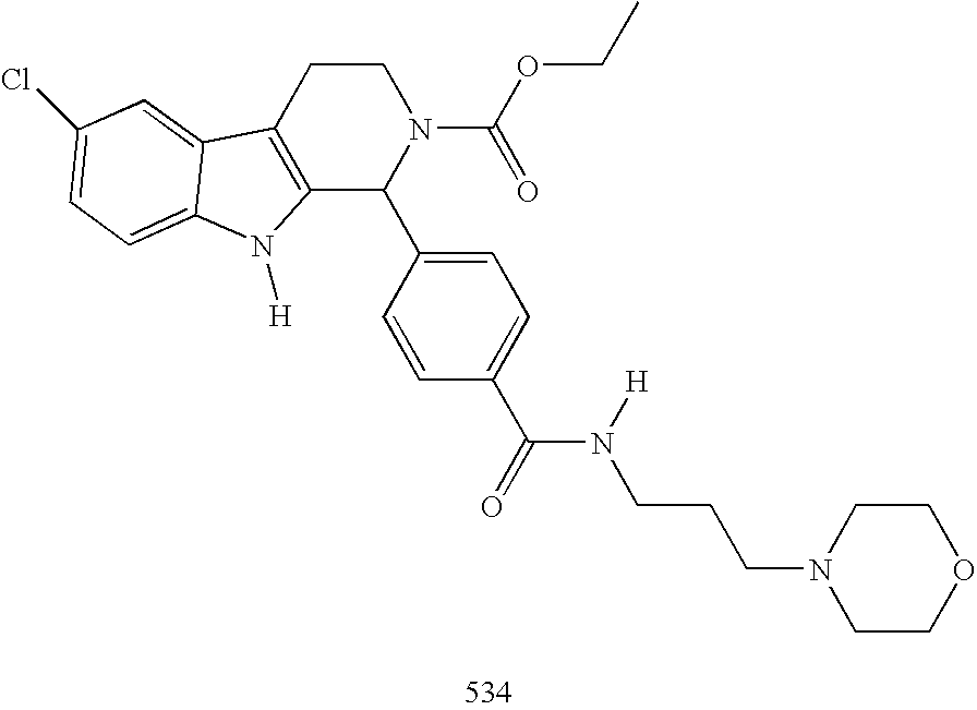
C12=C(CCN(C(OCC)=O)C1C1=CC=C(C(=O)N([H])CCCN3CCOCC3)C=C1)C1=CC(Cl)=CC=C1N2[H]
